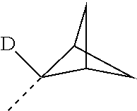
C1(C)([D])C2CC1C2
